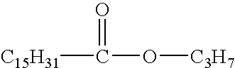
[C15H31]C(=O)O[C3H7]
